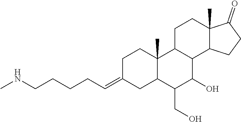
C1C(=CCCCCNC)CC2C(C)(C1)C1C(C(O)C2CO)C2C(C)(CC1)C(=O)CC2
